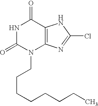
N1C(=O)N(CCCCCCCC)C2=C(C1=O)NC(Cl)=N2
